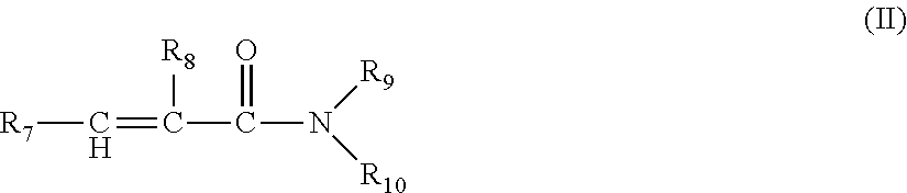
C([R7])=C(C(N([R9])[R10])=O)[R8]
